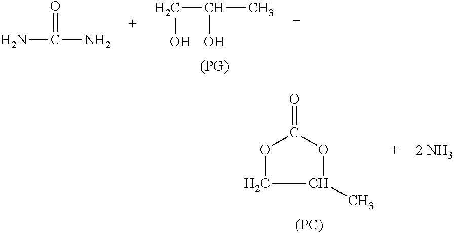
O=C(N)N.C(C)(CO)O.O=C1OCC(C)O1.[(PC)]
